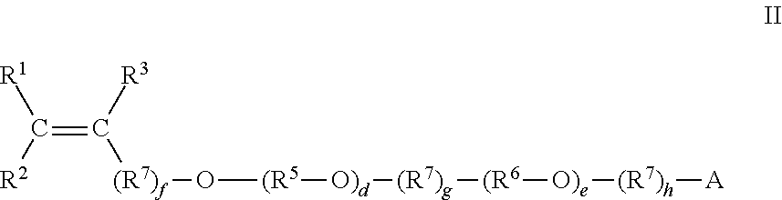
C(=C([R3])[(R7)f]O[(R5][O)d][(R7)g][(R6][O)e][(R7)h][A])([R1])[R2]
